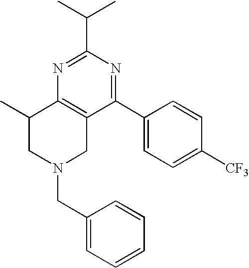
C1(C(C)C)=NC2=C(C(C3=CC=C([CF3])C=C3)=N1)CN(CC1=CC=CC=C1)CC2C
